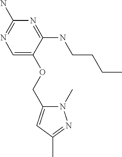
C1(COC2=CN=C(N)N=C2NCCCC)=CC(C)=NN1C
